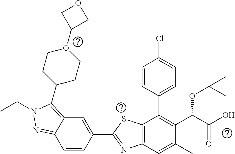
C1=CC(C2=NC3=C(S2)C(C2=CC=C(Cl)C=C2)=C(C(C(O)=O)OC(C)(C)C)C(C)=C3)=CC2=C(C3CCO(C4COC4)CC3)N(CC)N=C12
